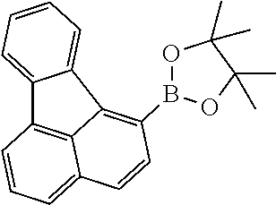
C12=CC=CC=C1C1=C(B3OC(C)(C)C(C)(C)O3)C=CC3=CC=CC2=C31
